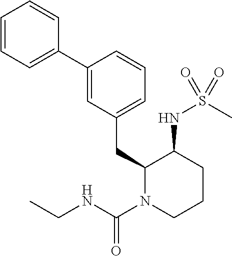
C1(C2=CC(CC3N(C(NCC)=O)CCCC3NS(C)(=O)=O)=CC=C2)=CC=CC=C1
